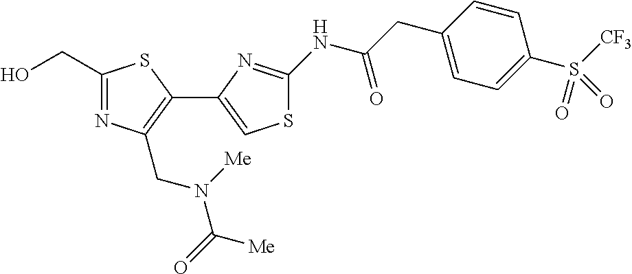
C1(CO)=NC(CN([Me])C(=O)[Me])=C(C2=CSC(NC(CC3=CC=C(S([CF3])(=O)=O)C=C3)=O)=N2)S1
